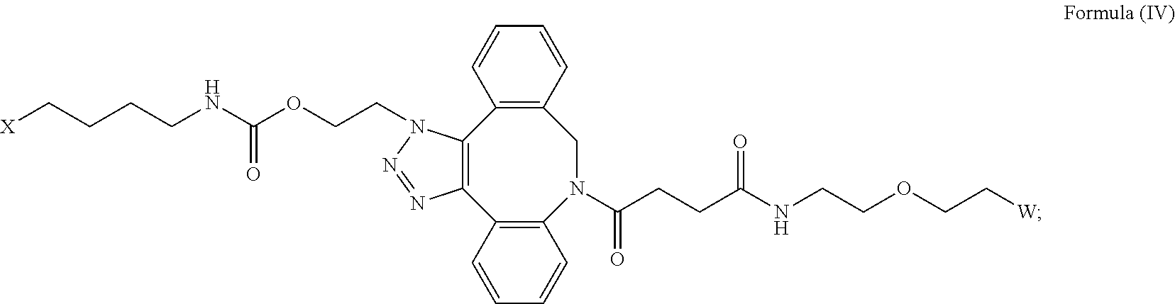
C1=CC2=C(C=C1)CN(C(CCC(NCCOCC[W])=O)=O)C1=C(C3=C2N(CCOC(NCCCC[X])=O)N=N3)C=CC=C1
